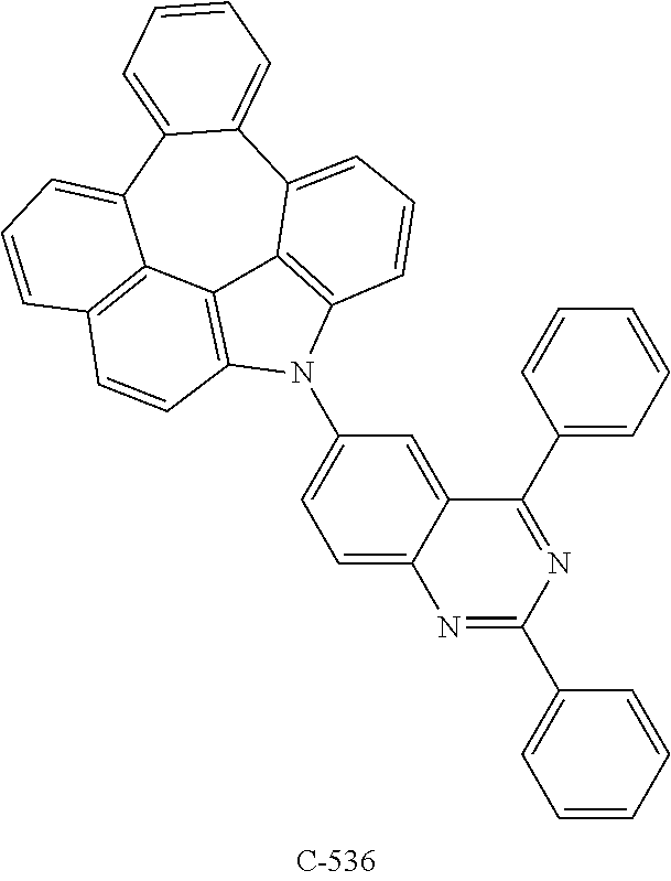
C12=CC=C(N3C4=C5C6=C3C=CC3=C6C(=CC=C3)C3=CC=CC=C3C5=CC=C4)C=C1C(C1=CC=CC=C1)=NC(C1=CC=CC=C1)=N2
